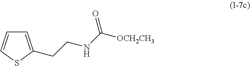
C1=C(CCNC([OCH2CH3])=O)SC=C1
